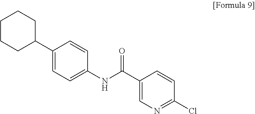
C1CCC(C2=CC=C(NC(C3=CN=C(Cl)C=C3)=O)C=C2)CC1
